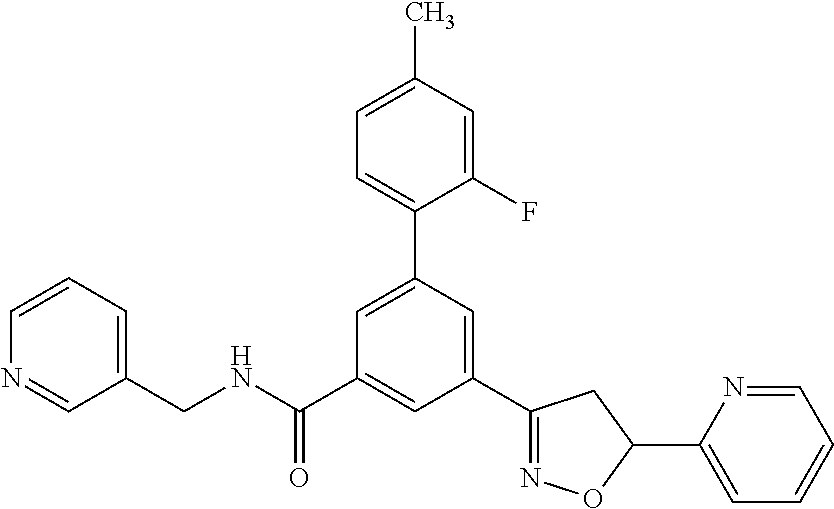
C(NC(C1=CC(C2=NOC(C3=CC=CC=N3)C2)=CC(C2=CC=C(C)C=C2F)=C1)=O)C1=CC=CN=C1
